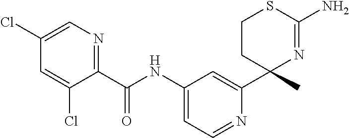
C1(C(NC2=CC=NC(C3(C)N=C(N)SCC3)=C2)=O)=NC=C(Cl)C=C1Cl
